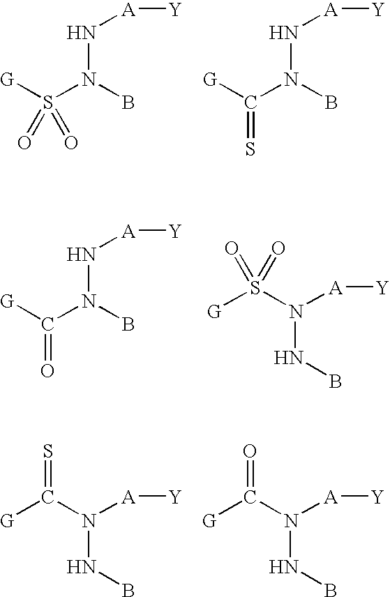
[G]S(N(B)N[A][Y])(=O)=O.[G]C(N(B)N[A][Y])=S.[G]C(N(B)N[A][Y])=O.N(B)N([A][Y])S([G])(=O)=O.N(B)N([A][Y])C([G])=S.N(B)N([A][Y])C([G])=O
